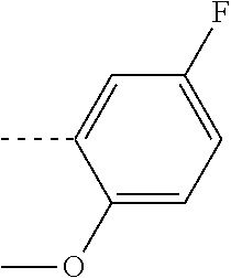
C1(OC)=CC=C(F)C=C1C
